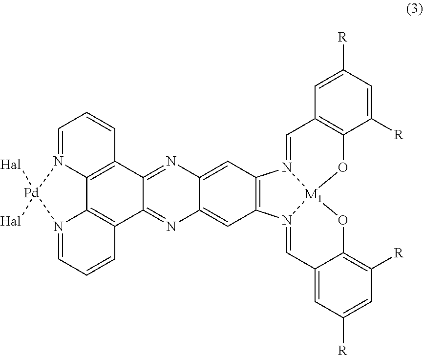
C12=CC3=C(C=C1N=C1C(=N2)C2=C4C5=C1C=CC=N5[Pd]([Hal])([Hal])N4=CC=C2)N1=CC2=CC([R])=CC([R])=C2O[M1]12N3=CC1=C(C([R])=CC([R])=C1)O2
